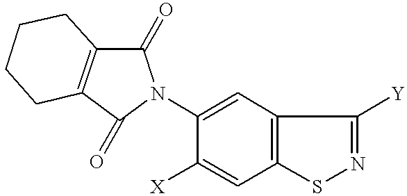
C1(N2C(=O)C3=C(C2=O)CCCC3)=CC2=C(C=C1[X])SN=C2[Y]
